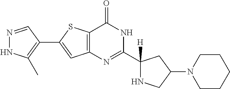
N1=CC(C2=CC3=C(S2)C(=O)NC(C2([H])NCC(N4CCCCC4)C2)=N3)=C(C)N1
